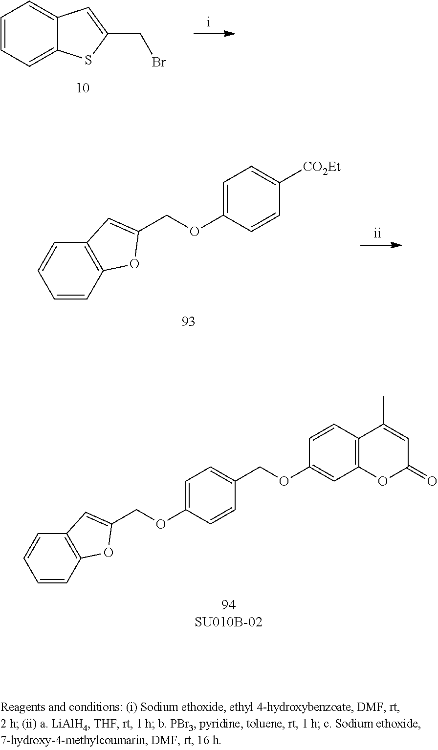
[CO2Et]C1=CC=C(OCC2=CC3=C(C=CC=C3)O2)C=C1.C1(COC2=CC3=C(C=C2)C(C)=CC(=O)O3)=CC=C(OCC2=CC3=C(C=CC=C3)O2)C=C1.C1=CC=C2C(=C1)SC(CBr)=C2
